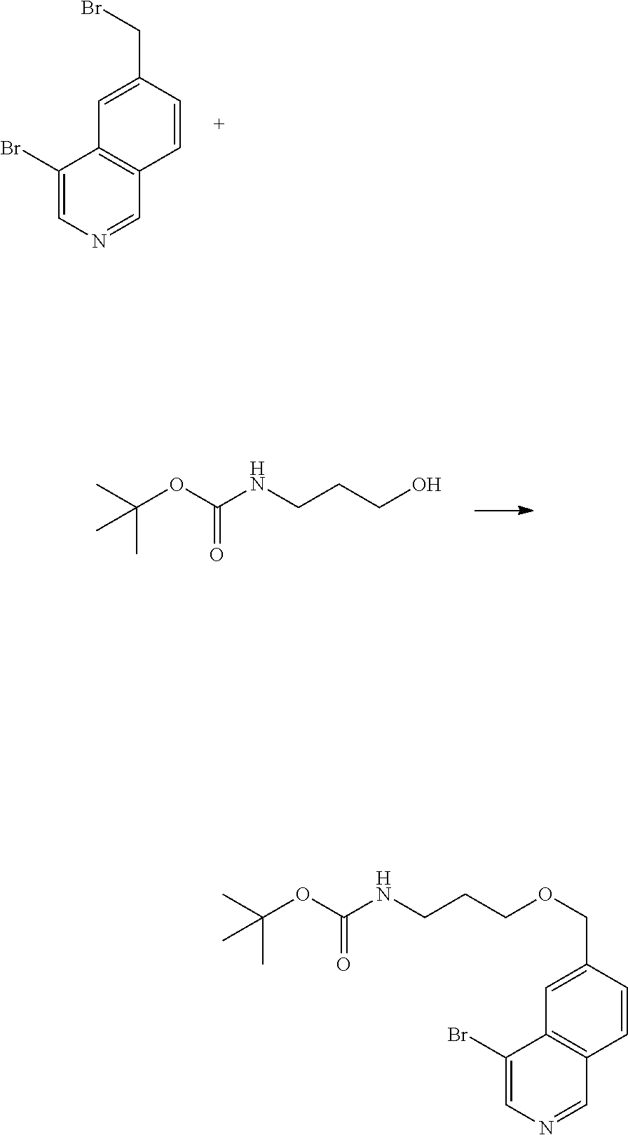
C1=C(CBr)C=CC2=C1C(Br)=CN=C2.OCCCNC(OC(C)(C)C)=O.C1=C(COCCCNC(OC(C)(C)C)=O)C=CC2=C1C(Br)=CN=C2
